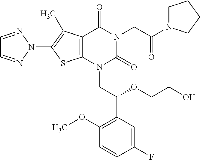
C12=C(C(C)=C(N3N=CC=N3)S1)C(=O)N(CC(=O)N1CCCC1)C(=O)N2CC(C1=C(OC)C=CC(F)=C1)OCCO
